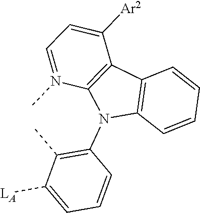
C1(N2C3=C(C4=C2N(C)=CC=C4[Ar2])C=CC=C3)=C(C)C([LA])=CC=C1
